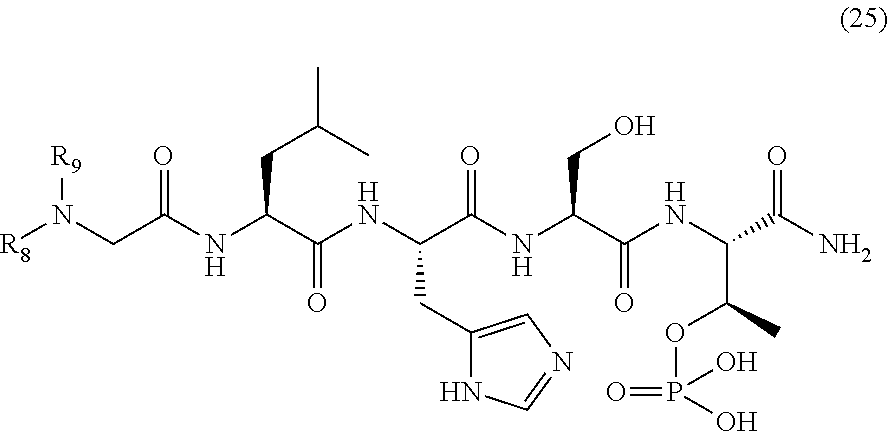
C(NC(C(NC(C(NC(C(NC(C(N)=O)C(C)OP(=O)(O)O)=O)CO)=O)CC1=CN=CN1)=O)CC(C)C)(=O)CN([R8])[R9]
